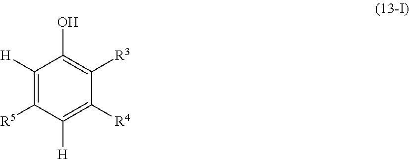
C1([H])=C([R5])C([H])=C([R4])C([R3])=C1O
